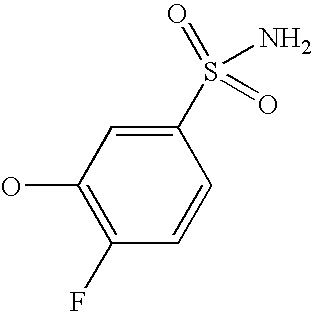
OC1=C(F)C=CC(S(=O)(N)=O)=C1
